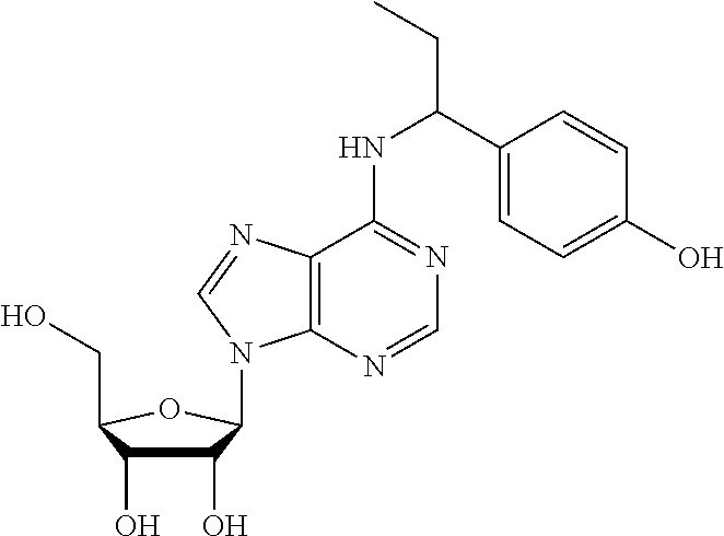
C1(O)C(O)C(CO)OC1N1C2=C(N=C1)C(NC(C1=CC=C(O)C=C1)CC)=NC=N2
